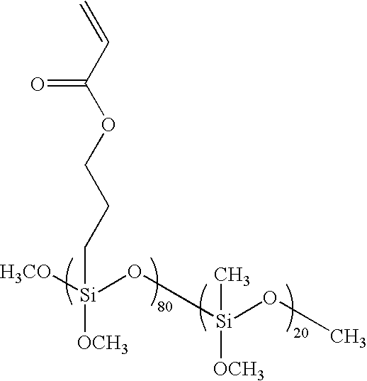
[H3CO][Si](O[Si](OC)(C)[OCH3])(CCCOC(C=C)=O)[OCH3]
